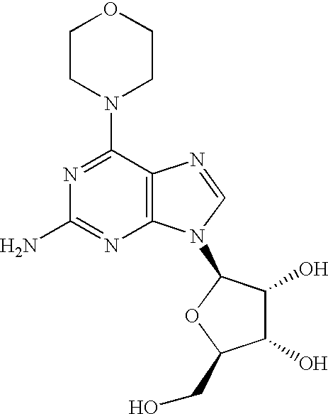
C12=C(N=CN1C1C(O)C(O)C(CO)O1)C(N1CCOCC1)=NC(N)=N2
